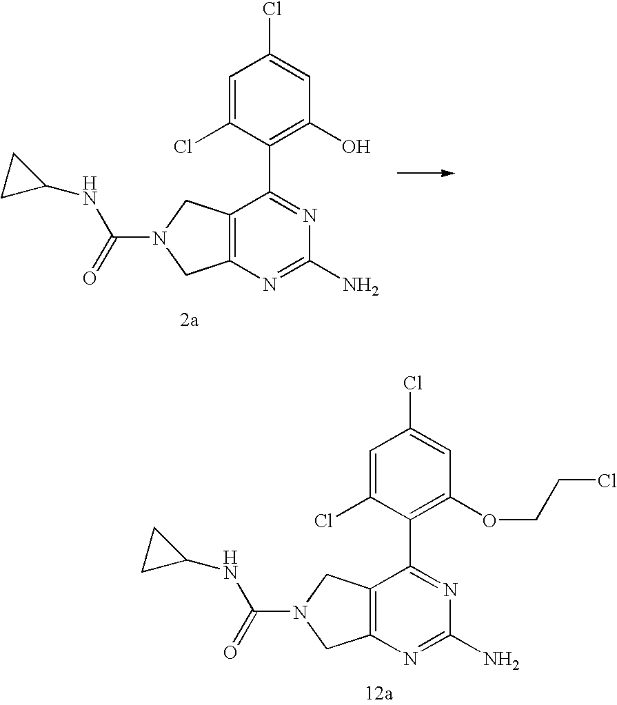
C1=C(Cl)C(C2=NC(N)=NC3=C2CN(C(=O)NC2CC2)C3)=C(O)C=C1Cl.C1=C(Cl)C(C2=NC(N)=NC3=C2CN(C(=O)NC2CC2)C3)=C(OCCCl)C=C1Cl
